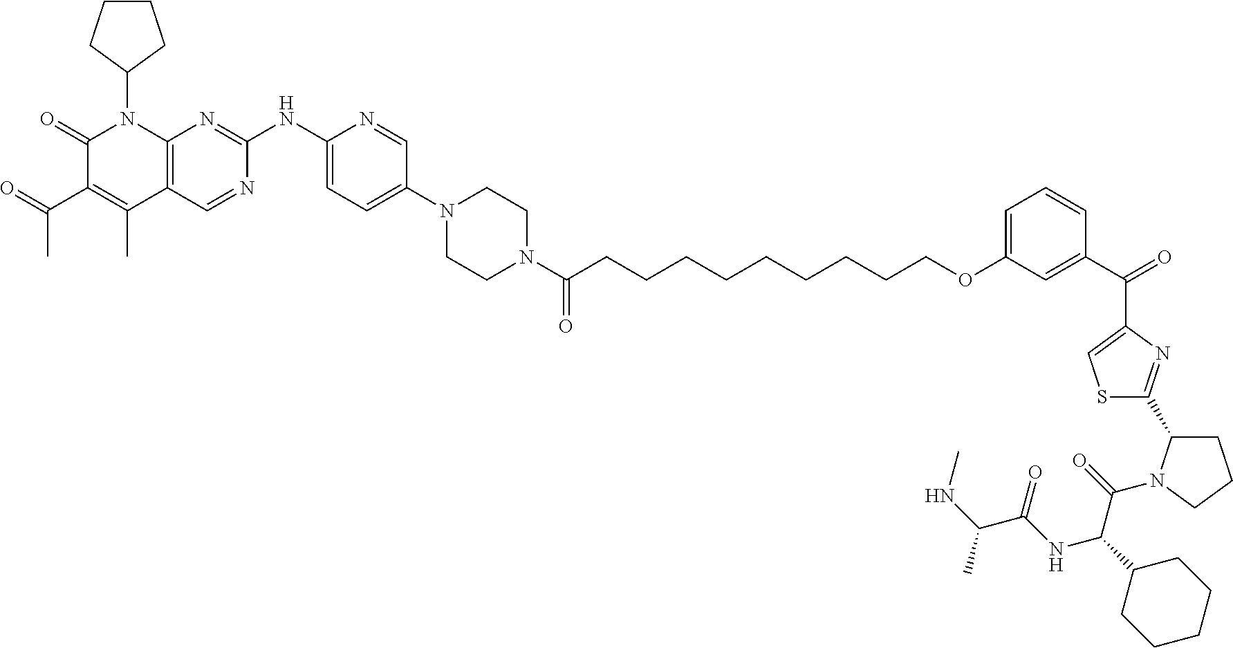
C1(=O)C(C(C)=O)=C(C)C2=C(N1C1CCCC1)N=C(NC1=CC=C(N3CCN(C(CCCCCCCCCOC4=CC=CC(C(=O)C5=CSC(C6CCCN6C(=O)C(C6CCCCC6)NC(C(NC)C)=O)=N5)=C4)=O)CC3)C=N1)N=C2
